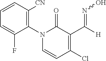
[H]C(C1=C(Cl)C=CN(C2=C([CN])C=CC=C2F)C1=O)=NO
